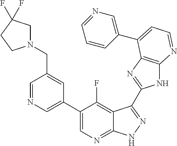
C1=NC=C(C2=CN=C3C(=C2F)C(C2=NC4=C(N2)N=CC=C4C2=CN=CC=C2)=NN3)C=C1CN1CC(F)(F)CC1
